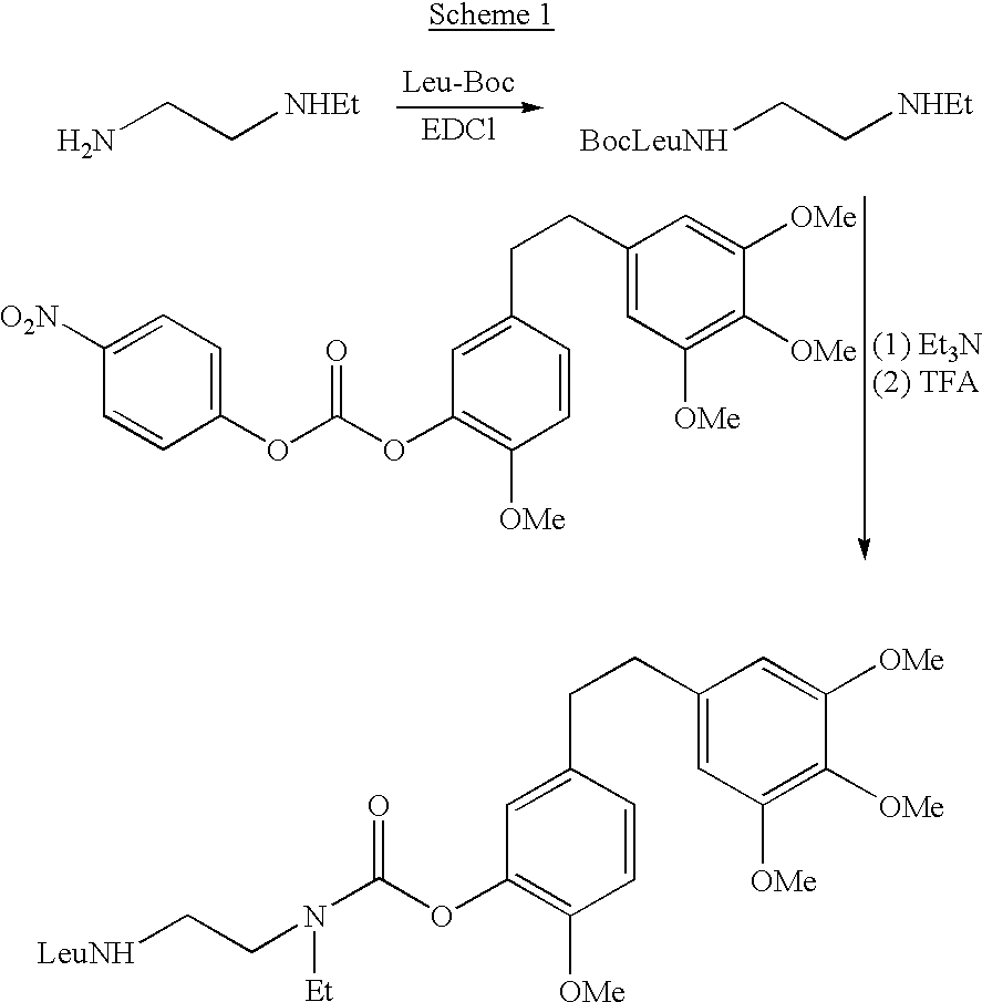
C1=C([O2N])C=CC(OC(OC2=C([OMe])C=CC(CCC3=CC([OMe])=C([OMe])C([OMe])=C3)=C2)=O)=C1.NCC[NHEt].[BocLeuNH]CC[NHEt].C(OC1=C([OMe])C=CC(CCC2=CC([OMe])=C([OMe])C([OMe])=C2)=C1)(=O)N([Et])CC[LeuNH]
